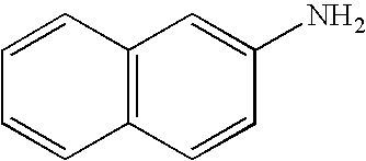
C12=C(C=CC(N)=C1)C=CC=C2
